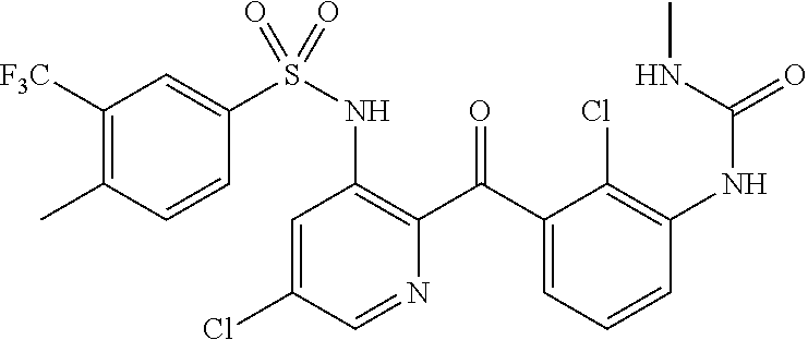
C1=C(Cl)C=NC(C(C2=CC=CC(NC(=O)NC)=C2Cl)=O)=C1NS(=O)(C1=CC([F3C])=C(C)C=C1)=O
